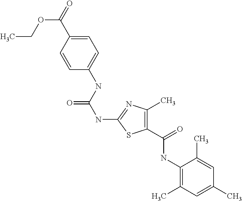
C1=CC(C(OCC)=O)=CC=C1NC(NC1=NC(C)=C(C(NC2=C(C)C=C(C)C=C2C)=O)S1)=O
